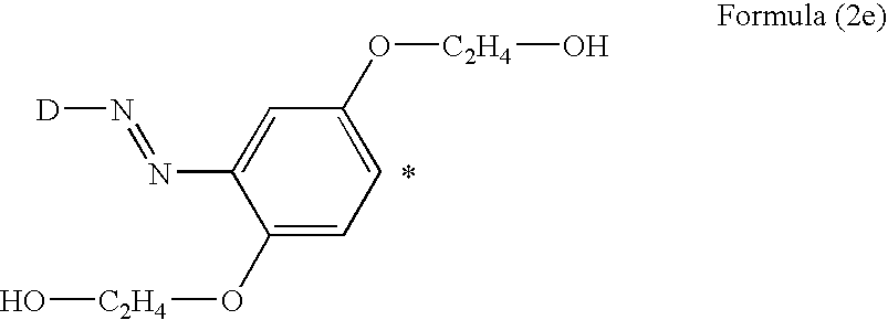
C1(O[C2H4]O)=CC=C(O[C2H4]O)C=C1N=N[D]
